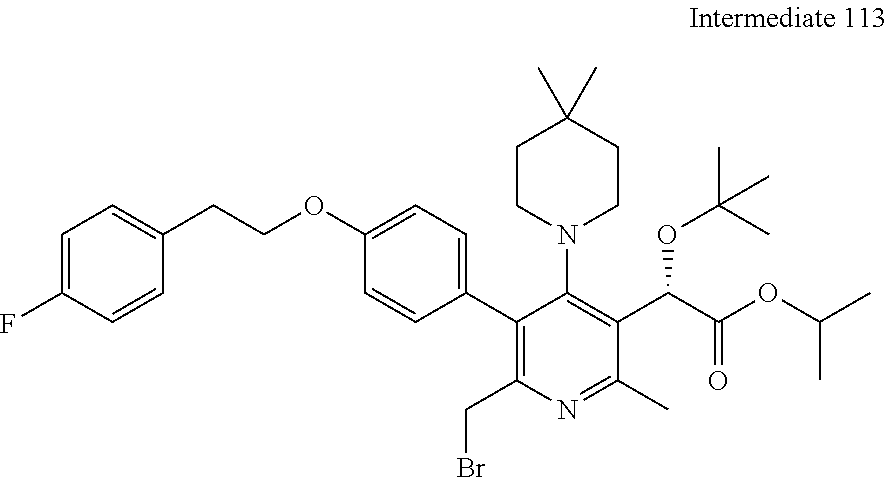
C1(OCCC2=CC=C(F)C=C2)=CC=C(C2=C(CBr)N=C(C)C(C(C(OC(C)C)=O)OC(C)(C)C)=C2N2CCC(C)(C)CC2)C=C1
